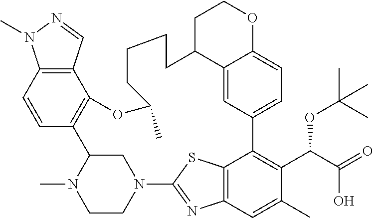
C1CN2CC(N1C)C1=C(C3=C(C=C1)N(C)N=C3)OC(C)CCCCC1C3=CC(=CC=C3OCC1)C1=C(C(C(O)=O)OC(C)(C)C)C(C)=CC3=C1SC2=N3
